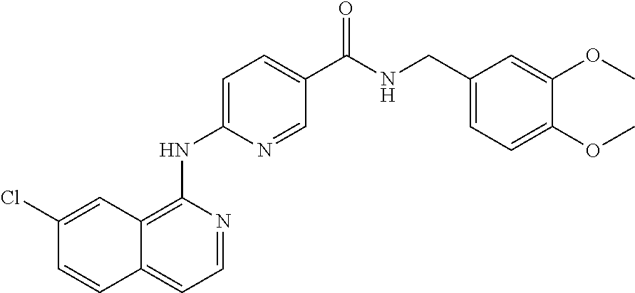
C1(Cl)=CC2=C(NC3=CC=C(C(NCC4=CC=C(OC)C(OC)=C4)=O)C=N3)N=CC=C2C=C1
